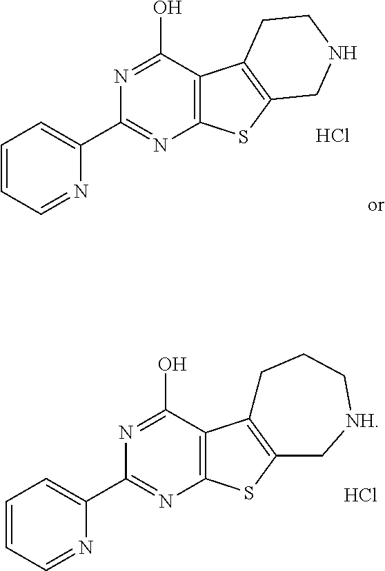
N1=C(O)C2=C(N=C1C1=CC=CC=N1)SC1=C2CCC[NH]C1.Cl.N1=C(O)C2=C(N=C1C1=CC=CC=N1)SC1=C2CCNC1.Cl
